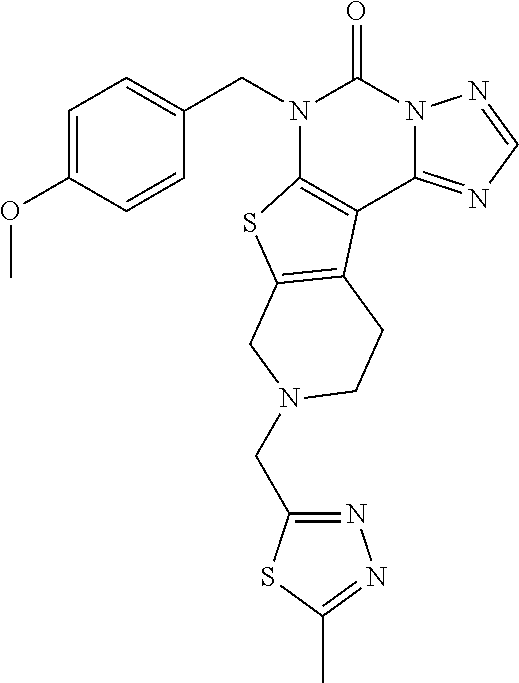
C1=C(OC)C=CC(CN2C3=C(C4=NC=NN4C2=O)C2=C(S3)CN(CC3=NN=C(C)S3)CC2)=C1
